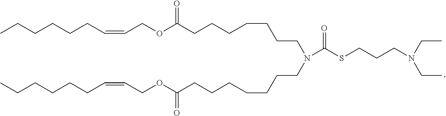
O(C(=O)CCCCCCCN(C(SCCCN(CC)CC)=O)CCCCCCCC(OCC=CCCCCCC)=O)CC=CCCCCCC
